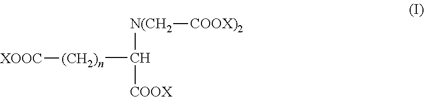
[(CH2)n](C([N(CH2][COOX)2])[COOX])[XOOC]
